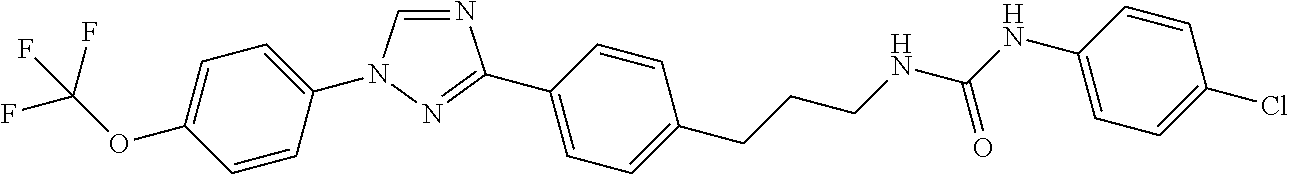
C1=C(OC(F)(F)F)C=CC(N2C=NC(C3=CC=C(CCCNC(NC4=CC=C(Cl)C=C4)=O)C=C3)=N2)=C1
